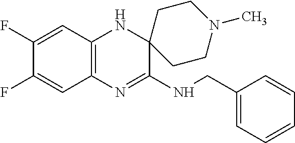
C12=C(N=C(NCC3=CC=CC=C3)C3(N1)CCN(C)CC3)C=C(F)C(F)=C2
